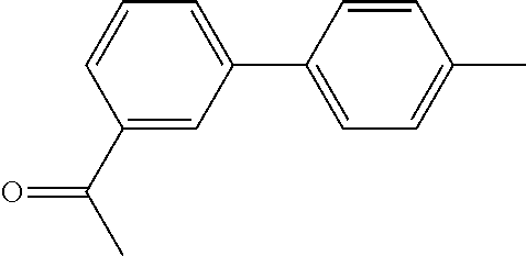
C1=CC(C2=CC=CC(C(C)=O)=C2)=CC=C1C
